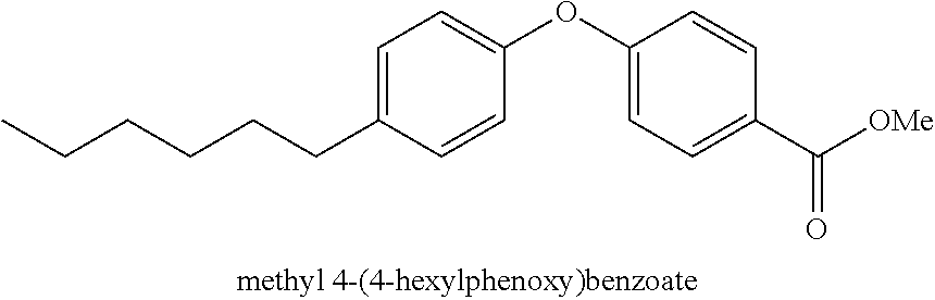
C1=C(CCCCCC)C=CC(OC2=CC=C(C([OMe])=O)C=C2)=C1
